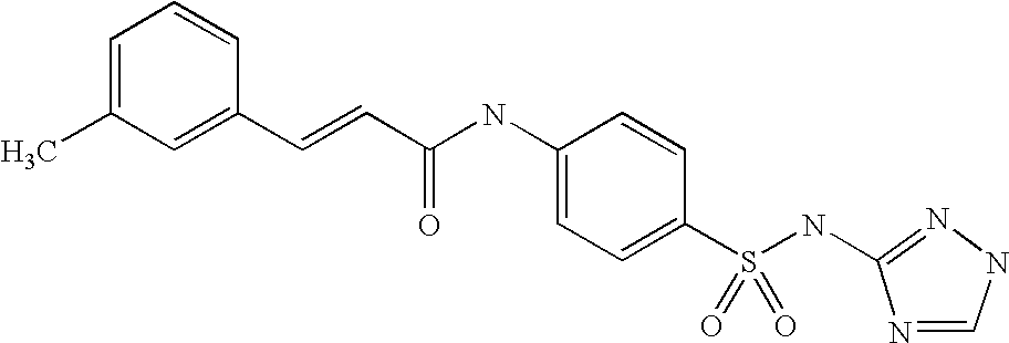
C1=C(C)C=C(C=CC(NC2=CC=C(S(NC3=NNC=N3)(=O)=O)C=C2)=O)C=C1
